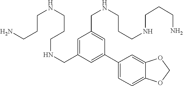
C1=C(CNCCCNCCCN)C=C(C2=CC=C3C(=C2)OCO3)C=C1CNCCCNCCCN
